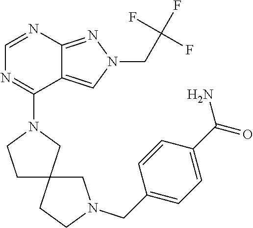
C1=NC2=NN(CC(F)(F)F)C=C2C(N2CCC3(C2)CCN(CC2=CC=C(C(=O)N)C=C2)C3)=N1
